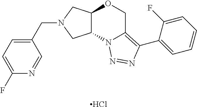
C(N1CC2C(C1)N1C(=C(C3=CC=CC=C3F)N=N1)CO2)C1=CC=C(F)N=C1.Cl
